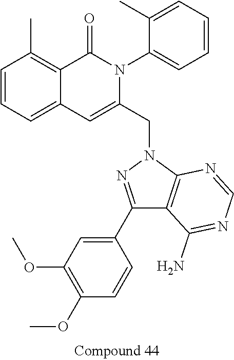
C1=CC=C2C(=C1C)C(=O)N(C1=CC=CC=C1C)C(CN1N=C(C3=CC(OC)=C(OC)C=C3)C3=C1N=CN=C3N)=C2
